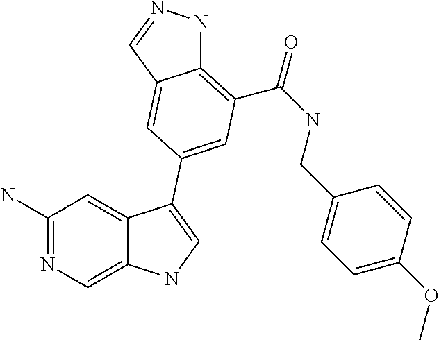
C1(N)=NC=C2C(=C1)C(C1=CC(C(=O)NCC3=CC=C(OC)C=C3)=C3NN=CC3=C1)=CN2
